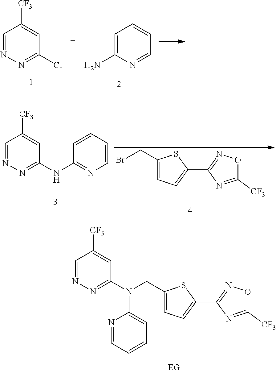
C1=NN=C(Cl)C=C1[CF3].C1=CC=C(N)N=C1.C1=NN=C(NC2=NC=CC=C2)C=C1[CF3].BrCC1=CC=C(C2=NOC([CF3])=N2)S1.N(CC1=CC=C(C2=NOC([CF3])=N2)S1)(C1=CC=CC=N1)C1=NN=CC([CF3])=C1
